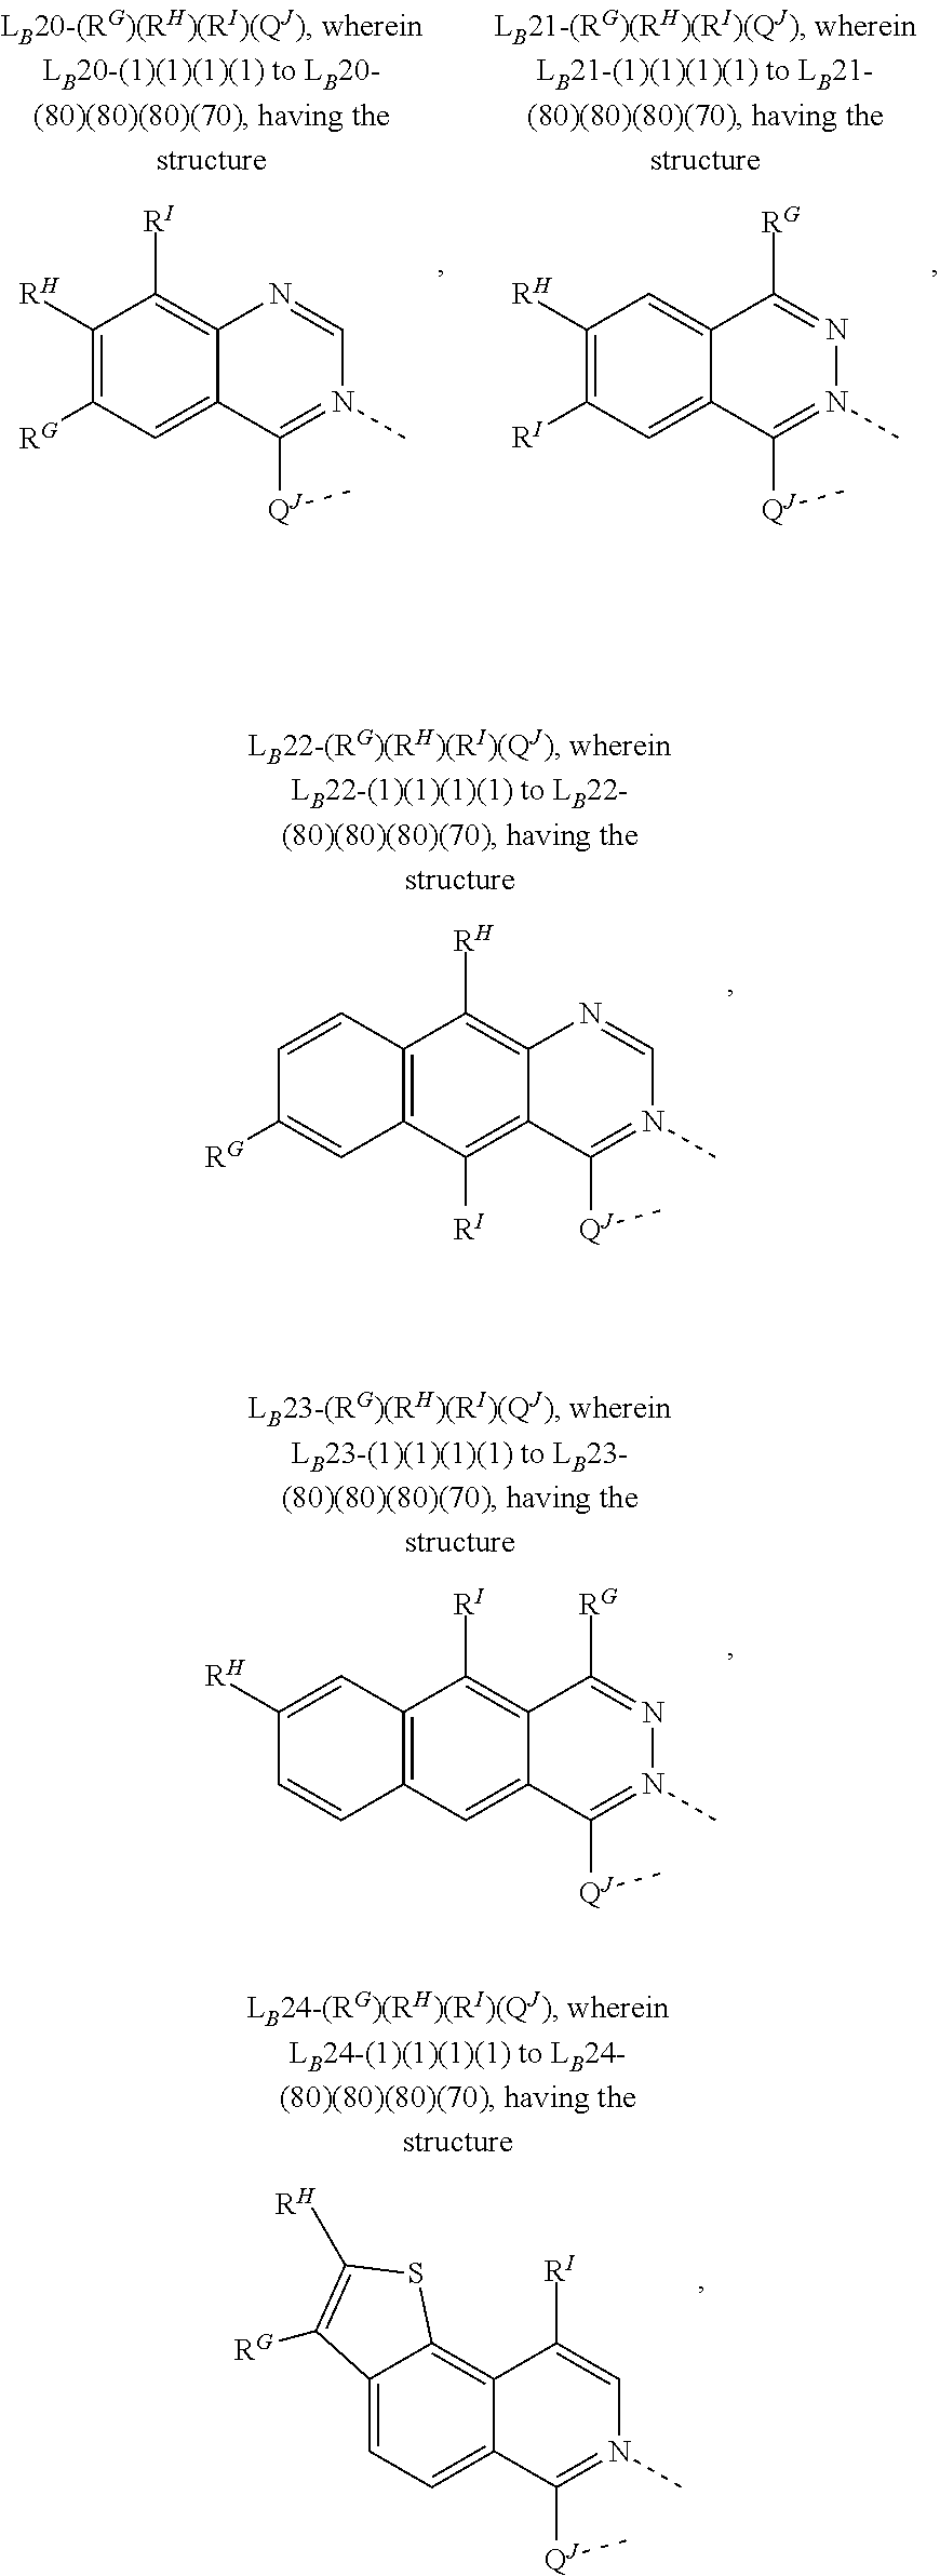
C12=C([RI])C([RH])=C([RG])C=C1C([QJ]C)=N(C)C=N2.C12=CC([RH])=C([RI])C=C1C([QJ]C)=N(C)N=C2[RG].C12=C(C([RI])=C3C(=C1[RH])N=CN(C)=C3[QJ]C)C=C([RG])C=C2.C12=C(C=C3C(=C1[RI])C([RG])=NN(C)=C3[QJ]C)C=CC([RH])=C2.C12=CC=C3C(=C1SC([RH])=C2[RG])C([RI])=CN(C)=C3[QJ]C
